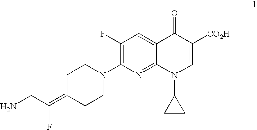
C1(F)=C(N2CCC(=C(CN)F)CC2)N=C2C(=C1)C(=O)C([CO2H])=CN2C1CC1
